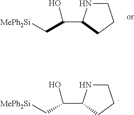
C(C[MePh2Si])(O)C1NCCC1.C(C[MePh2Si])(O)C1NCCC1
